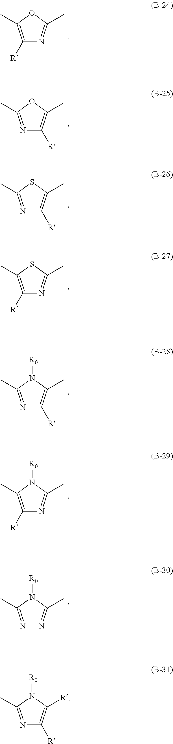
C1([R])=C(C)OC(C)=N1.N1=C(C)OC(C)=C1[R].N1=C(C)SC(C)=C1[R].C1([R])=C(C)SC(C)=N1.N1=C(C)N([R0])C(C)=C1[R].C1([R])=C(C)N([R0])C(C)=N1.N1=C(C)N([R0])C(C)=N1.N1=C(C)N([R0])C([R])=C1[R]
